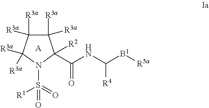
C1([R3a])([R3a])C([R3a])([R3a])C([R3a])([R3a])N(S(=O)([R1])=O)C1([R2])C(NC([B1][R5a])[R4])=O.[A]
